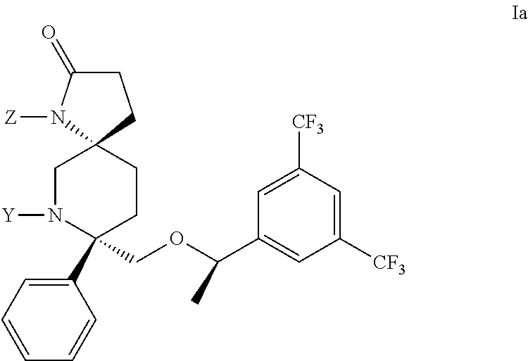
C1N([Y])C(C2=CC=CC=C2)(COC(C2=CC([CF3])=CC([CF3])=C2)C)CCC12N([Z])C(=O)CC2
